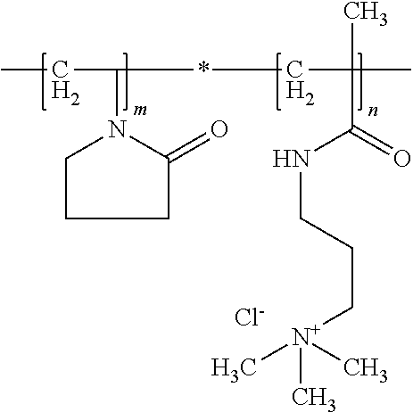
CCC(N1CCCC1=O)*CC(C)(C)C(=O)NCCC[N+](C)(C)C.[Cl-]
